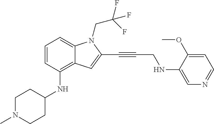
CN1CCC(NC2=C3C(=CC=C2)N(CC(F)(F)F)C(C#CCNC2=CN=CC=C2OC)=C3)CC1
